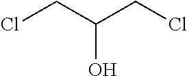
C(CCl)(CCl)O
